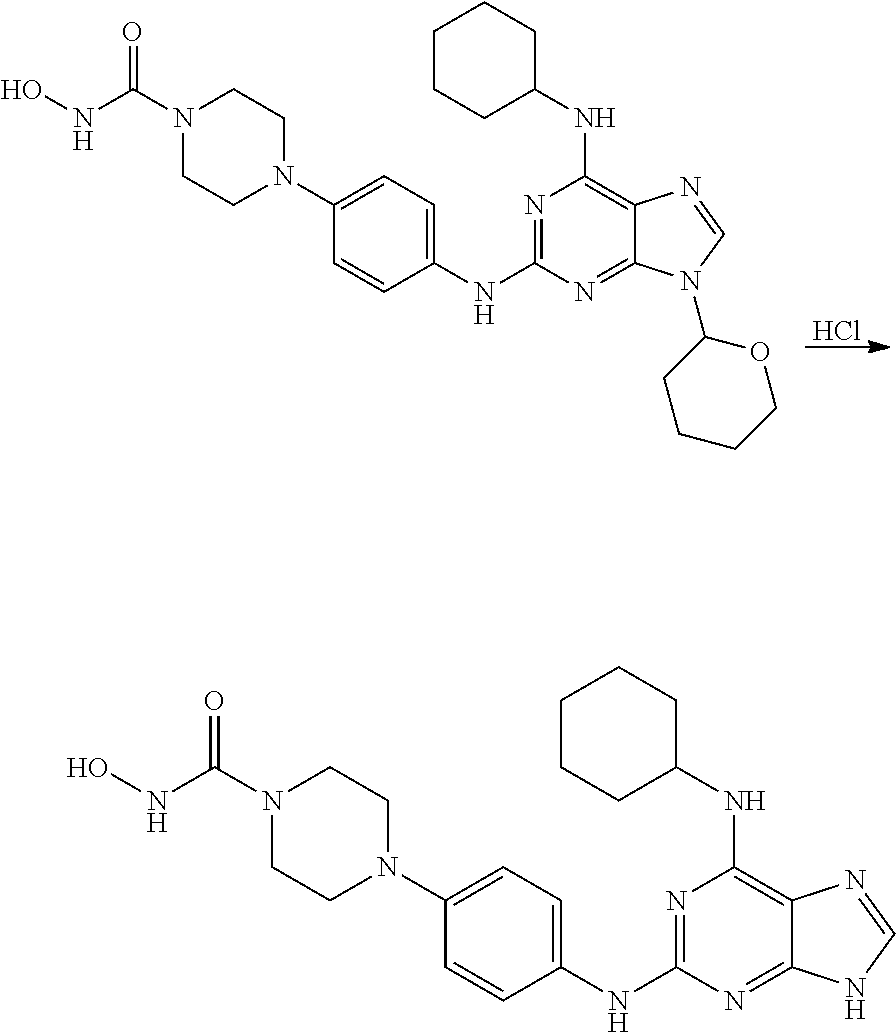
Cl.C1CN(C2=CC=C(NC3=NC(NC4CCCCC4)=C4C(=N3)N(C3CCCCO3)C=N4)C=C2)CCN1C(NO)=O.C1CN(C2=CC=C(NC3=NC(NC4CCCCC4)=C4C(=N3)NC=N4)C=C2)CCN1C(NO)=O
